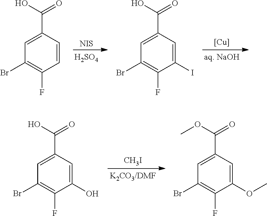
[H2SO4].[NIS].C1=CC(C(O)=O)=CC(Br)=C1F.[aq. NaOH].[Cu].C1(I)=CC(C(O)=O)=CC(Br)=C1F.[K2CO3/DMF].[CH3I].C1(O)=CC(C(O)=O)=CC(Br)=C1F.C1(OC)=CC(C(OC)=O)=CC(Br)=C1F
